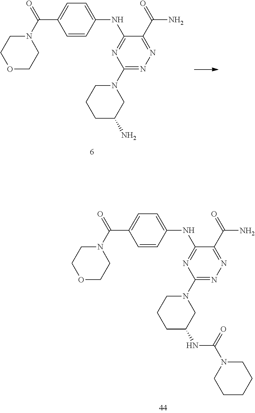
C1=CC(NC2=NC(N3CCCC(N)C3)=NN=C2C(=O)N)=CC=C1C(N1CCOCC1)=O.C1=CC(NC2=NC(N3CCCC(NC(N4CCCCC4)=O)C3)=NN=C2C(=O)N)=CC=C1C(N1CCOCC1)=O
